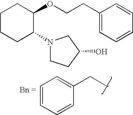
C1=CC=CC(CC)=C1.C1CCC(N2CCC(O)C2)C(OCCC2=CC=CC=C2)C1
